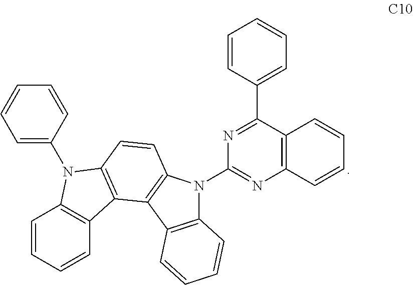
C1=CC=CC2=C1N(C1=CC=CC=C1)C1=C2C2=C(C=C1)N(C1=NC3=C(C(C4=CC=CC=C4)=N1)C=CC=C3)C1=C2C=CC=C1
